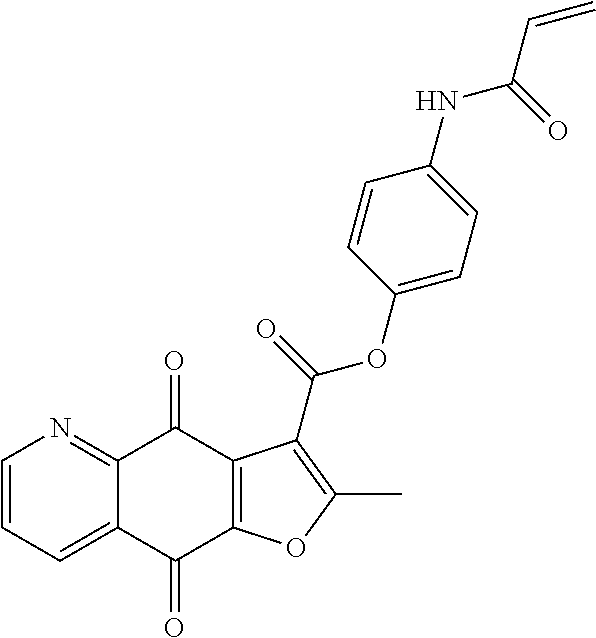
C1=CC=C2C(=N1)C(=O)C1=C(C2=O)OC(C)=C1C(=O)OC1=CC=C(NC(=O)C=C)C=C1
